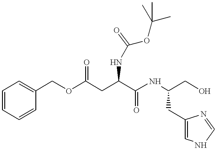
O(C(CC(C(NC(CO)CC1=CNC=N1)=O)NC(OC(C)(C)C)=O)=O)CC1=CC=CC=C1
